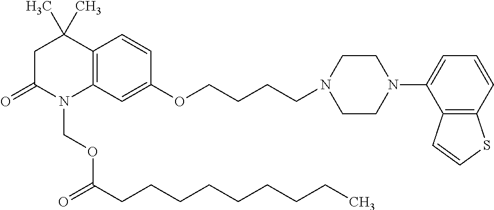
C1C(=O)N(COC(CCCCCCCCC)=O)C2=C(C1(C)C)C=CC(OCCCCN1CCN(C3=CC=CC4=C3C=CS4)CC1)=C2
